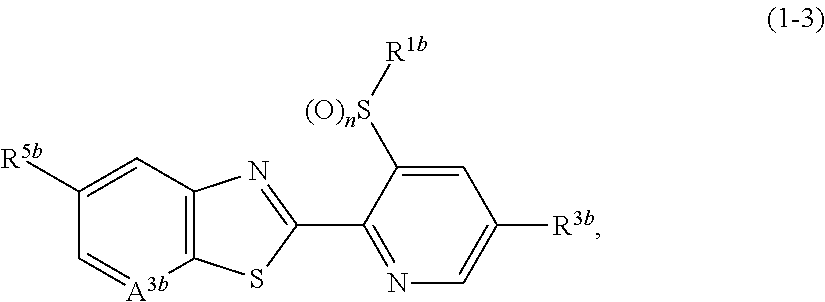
C1([R5b])=CC2=C([A3b]=C1)SC(C1=NC=C([R3b])C=C1[(O)nS][R1b])=N2
